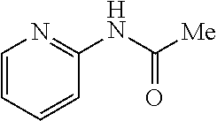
C1=CC=CC(NC([Me])=O)=N1
